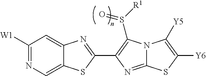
C12=CN=C([W1])C=C1N=C(C1=C(S([R1])=O)N3C(=N1)SC([Y6])=C3[Y5])S2
